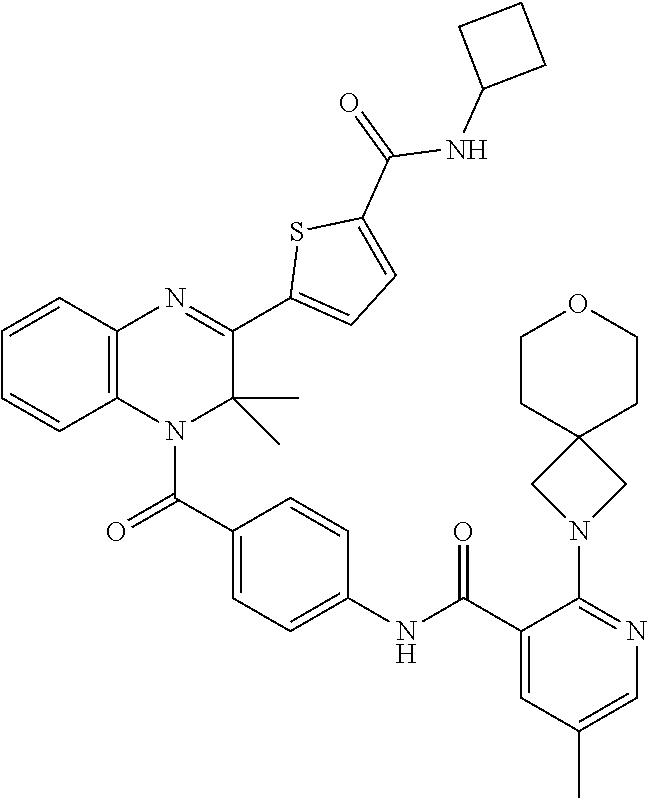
C1=C(C(NC2=CC=C(C(=O)N3C4=C(C=CC=C4)N=C(C4=CC=C(C(=O)NC5CCC5)S4)C3(C)C)C=C2)=O)C(N2CC3(C2)CCOCC3)=NC=C1C
